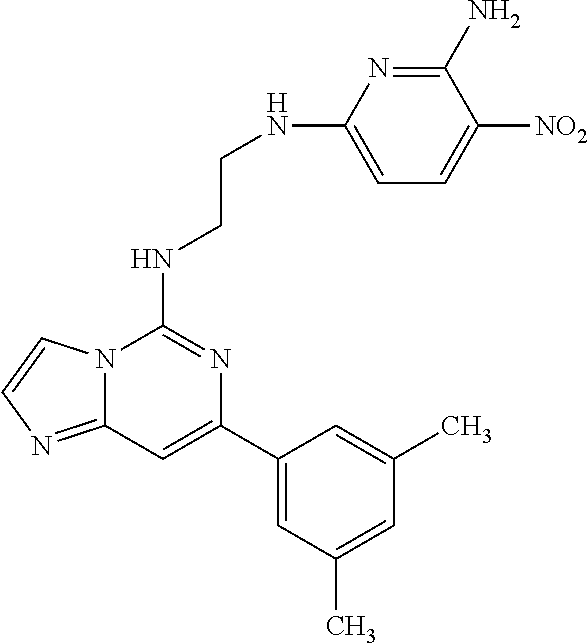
C12=NC=CN1C(NCCNC1=CC=C([NO2])C(N)=N1)=NC(C1=CC(C)=CC(C)=C1)=C2
